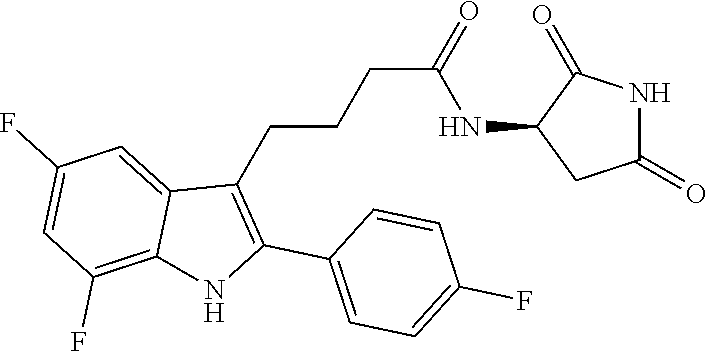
C1(F)=CC=C(C2=C(CCCC(=O)NC3CC(=O)NC3=O)C3=CC(F)=CC(F)=C3N2)C=C1
